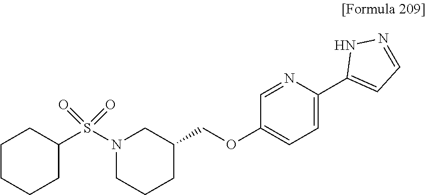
C1(COC2=CC=C(C3=CC=NN3)N=C2)CCCN(S(C2CCCCC2)(=O)=O)C1
